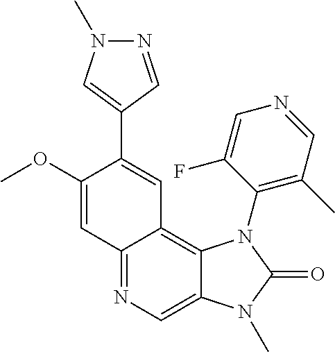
C1(OC)=CC2=NC=C3C(=C2C=C1C1=CN(C)N=C1)N(C1=C(C)C=NC=C1F)C(=O)N3C
